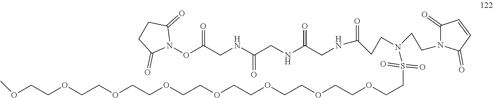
O(C(CNC(CNC(CNC(=O)CCN(CCN1C(=O)C=CC1=O)S(CCOCCOCCOCCOCCOCCOCCOCCOC)(=O)=O)=O)=O)=O)N1C(=O)CCC1=O
